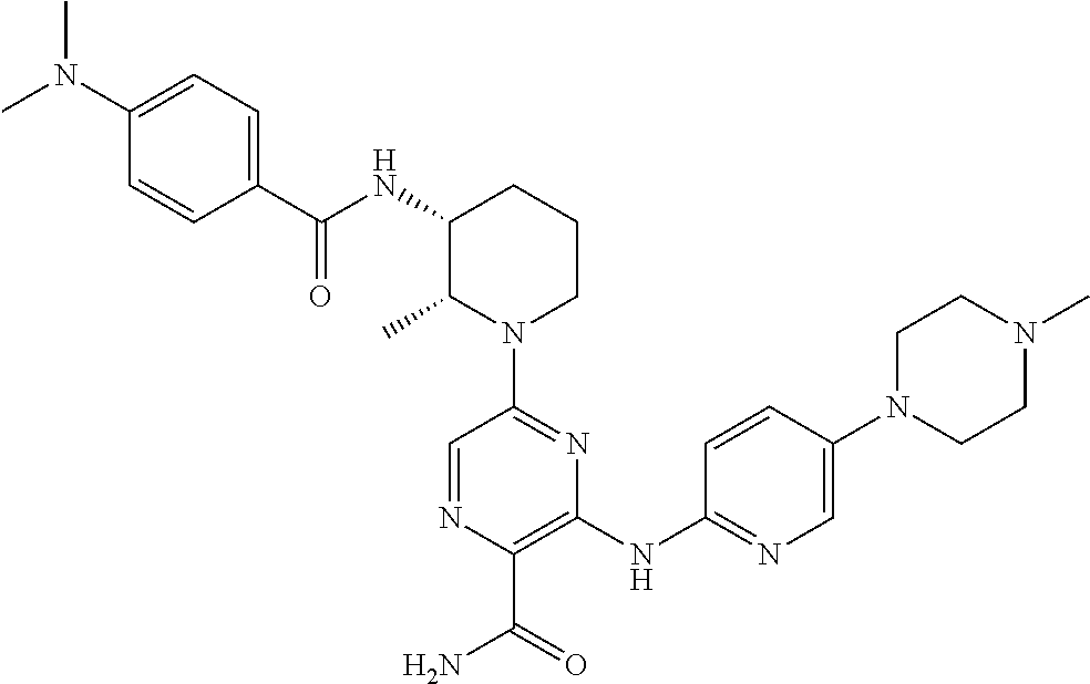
N(C1C(C)N(C2=NC(NC3=NC=C(N4CCN(C)CC4)C=C3)=C(C(N)=O)N=C2)CCC1)C(=O)C1=CC=C(N(C)C)C=C1
